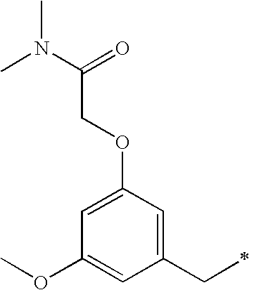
C1=C(OCC(N(C)C)=O)C=C(CC)C=C1OC
